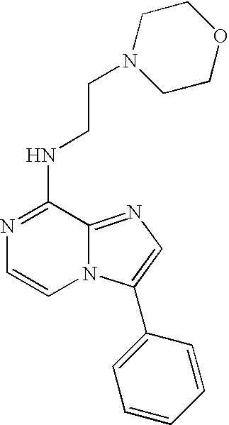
N1=C(NCCN2CCOCC2)C2=NC=C(C3=CC=CC=C3)N2C=C1
